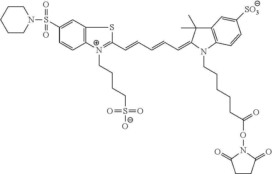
C1CN(S(C2=CC3=C(C=C2)[N+](CCCCS([O-])(=O)=O)=C(C=CC=CC=C2C(C)(C)C4=C(C=CC([SO3])=C4)N2CCCCCC(ON2C(=O)CCC2=O)=O)S3)(=O)=O)CCC1
